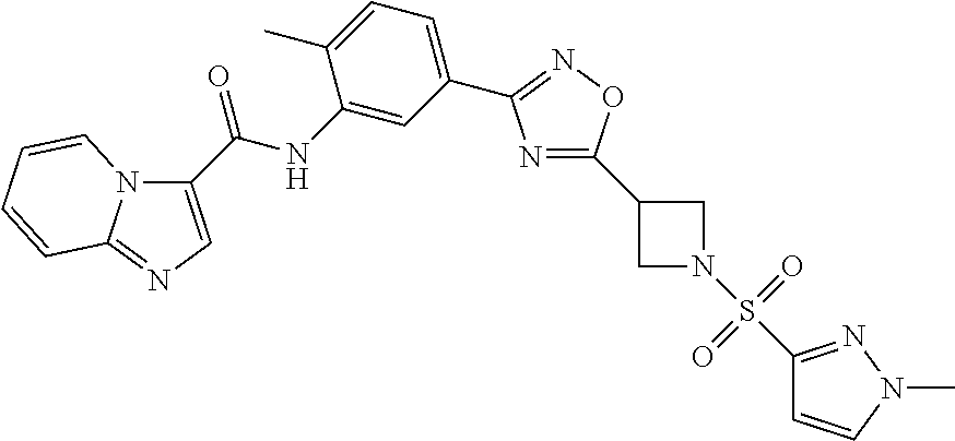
N1=C(C2CN(S(=O)(=O)C3=NN(C)C=C3)C2)ON=C1C1=CC=C(C)C(NC(=O)C2=CN=C3N2C=CC=C3)=C1
